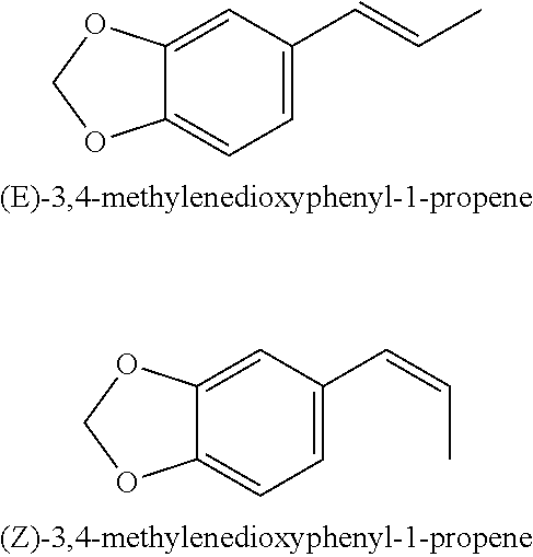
C12=CC(C=CC)=CC=C1OCO2.C12=CC(C=CC)=CC=C1OCO2
